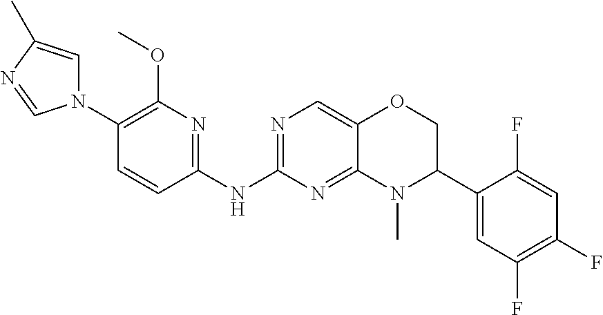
C1(N2C=C(C)N=C2)=C(OC)N=C(NC2=NC=C3C(=N2)N(C)C(C2=CC(F)=C(F)C=C2F)CO3)C=C1
